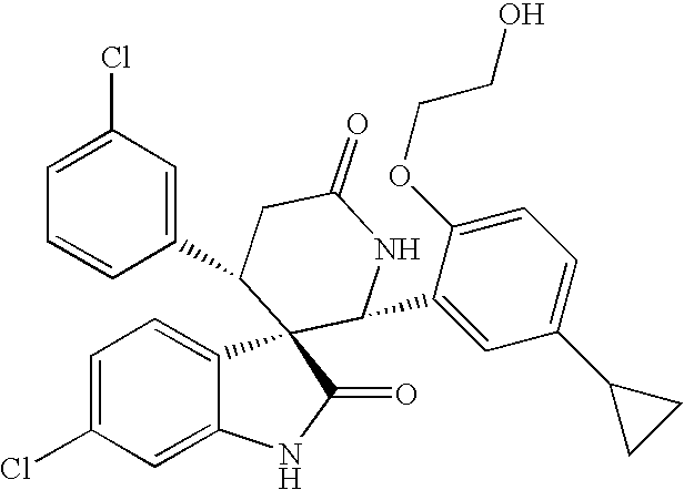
C1(C2C3(C4=CC=C(Cl)C=C4NC3=O)C(C3=CC(C4CC4)=CC=C3OCCO)NC(=O)C2)=CC(Cl)=CC=C1
